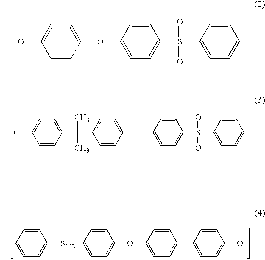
C1=CC(C)=CC=C1[SO2]C1=CC=C(OC2=CC=C(C3=CC=C(OC)C=C3)C=C2)C=C1.COC1=CC=C(OC2=CC=C(S(C3=CC=C(C)C=C3)(=O)=O)C=C2)C=C1.COC1=CC=C(C(C2=CC=C(OC3=CC=C(S(C4=CC=C(C)C=C4)(=O)=O)C=C3)C=C2)(C)C)C=C1
